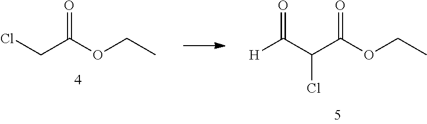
ClCC(OCC)=O.C(C(C(OCC)=O)Cl)([H])=O
